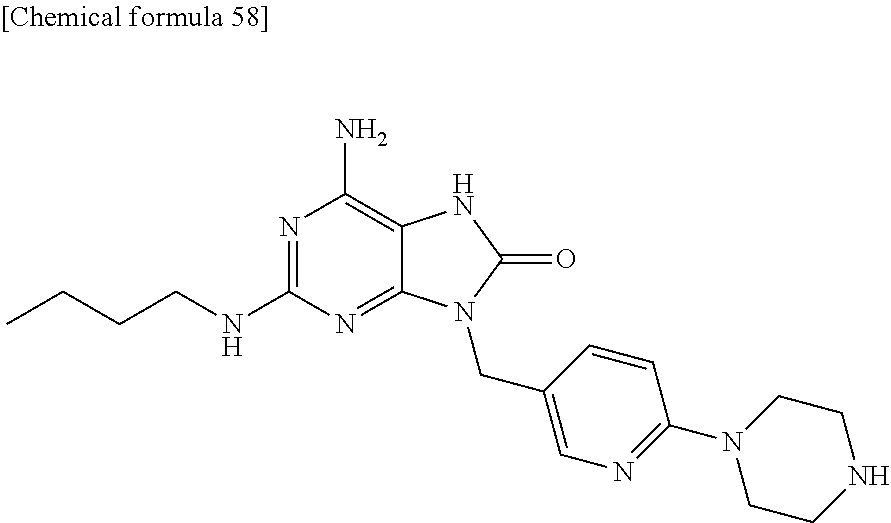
N1=C(NCCCC)N=C2C(=C1N)NC(=O)N2CC1=CN=C(N2CCNCC2)C=C1
